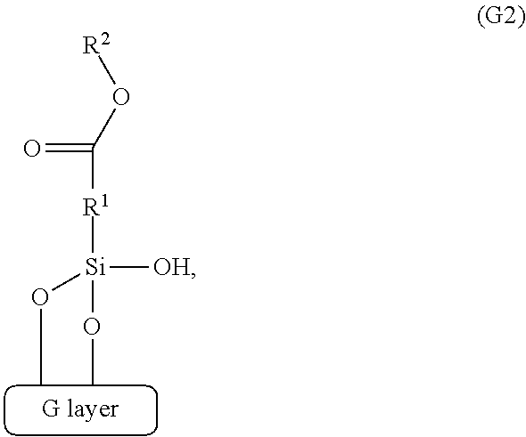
[R2]OC([R1][Si]([OH])(OC)OC)=O
